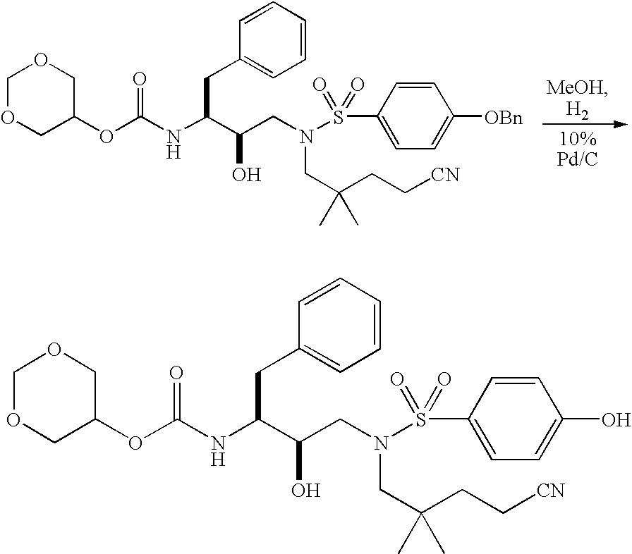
C1OCC(OC(NC(C(CN(CC(CC[CN])(C)C)S(C2=CC=C([OBn])C=C2)(=O)=O)O)CC2=CC=CC=C2)=O)CO1.C1OCC(OC(NC(C(CN(CC(CC[CN])(C)C)S(C2=CC=C(O)C=C2)(=O)=O)O)CC2=CC=CC=C2)=O)CO1
